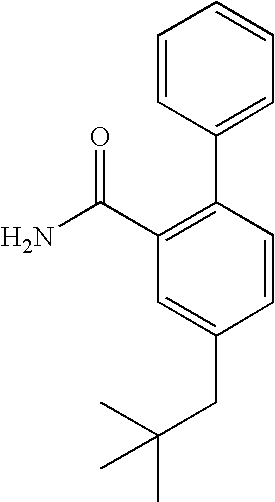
C1=CC(C2=C(C(N)=O)C=C(CC(C)(C)C)C=C2)=CC=C1
